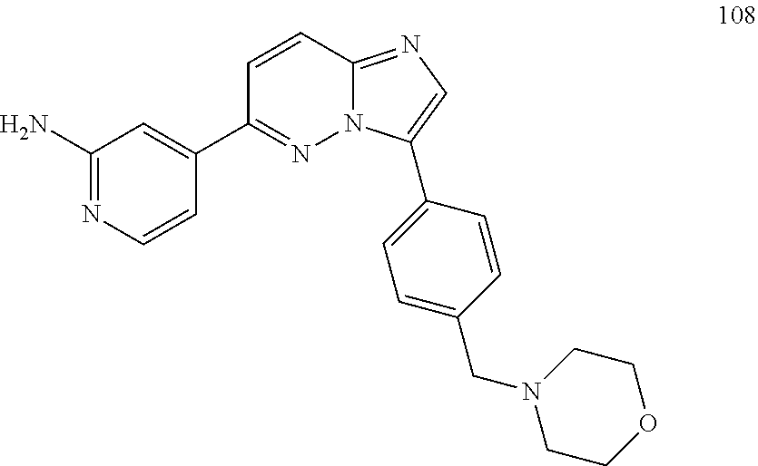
C1(C2=NN3C(=NC=C3C3=CC=C(CN4CCOCC4)C=C3)C=C2)=CC(N)=NC=C1
